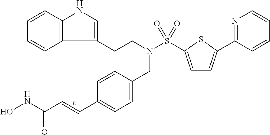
C12=C(C=CC=C1)NC=C2CCN(CC1=CC=C(C=CC(=O)NO)C=C1)S(=O)(=O)C1=CC=C(C2=NC=CC=C2)S1
